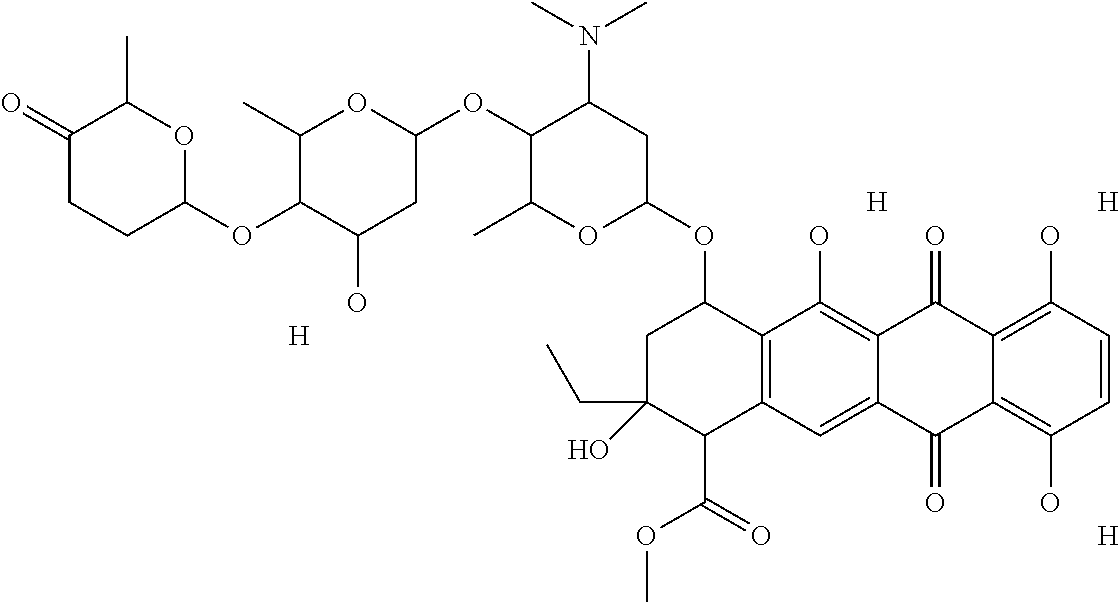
C1(=O)CCC(OC2C(O)CC(OC3C(C)OC(OC4CC(CC)(O)C(C(OC)=O)C5=C4C(O)=C4C(=C5)C(=O)C5=C(O)C=CC(O)=C5C4=O)CC3N(C)C)OC2C)OC1C.[H].[H].[H].[H]
